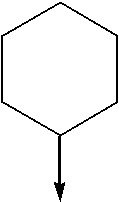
C1CC(->C)CCC1
